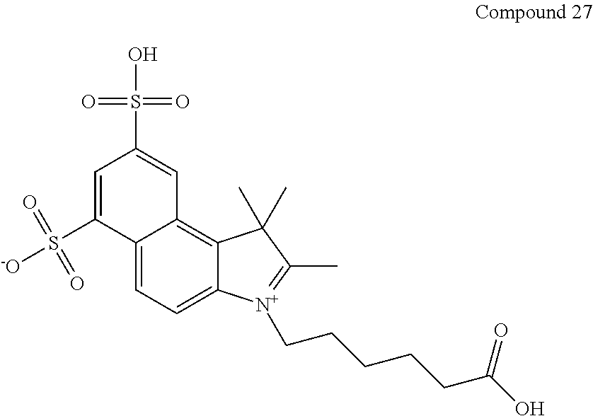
C1=C(S(=O)(=O)[-O])C2=CC=C3C(=C2C=C1S(=O)(=O)O)C(C)(C)C(C)=[N+]3CCCCCC(O)=O
